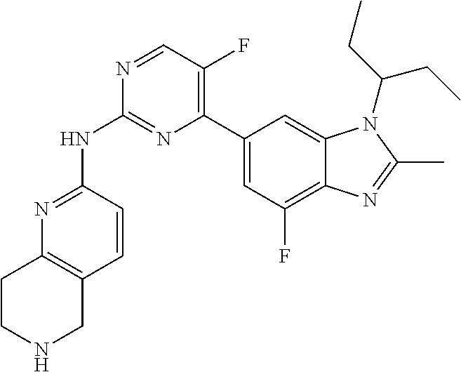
N1=C(NC2=NC(C3=CC(F)=C4C(=C3)N(C(CC)CC)C(C)=N4)=C(F)C=N2)C=CC2=C1CCNC2
